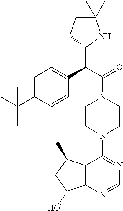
C1=C(C(C)(C)C)C=CC(C(C(=O)N2CCN(C3=NC=NC4=C3C(C)CC4O)CC2)C2NC(C)(C)CC2)=C1
